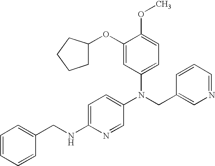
C1(NCC2=CC=CC=C2)=CC=C(N(CC2=CN=CC=C2)C2=CC=C(OC)C(OC3CCCC3)=C2)C=N1
